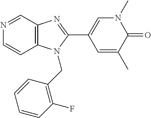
N1=CC2=C(C=C1)N(CC1=C(F)C=CC=C1)C(C1=CN(C)C(=O)C(C)=C1)=N2
